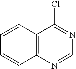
C12=C(N=CN=C1Cl)C=CC=C2
